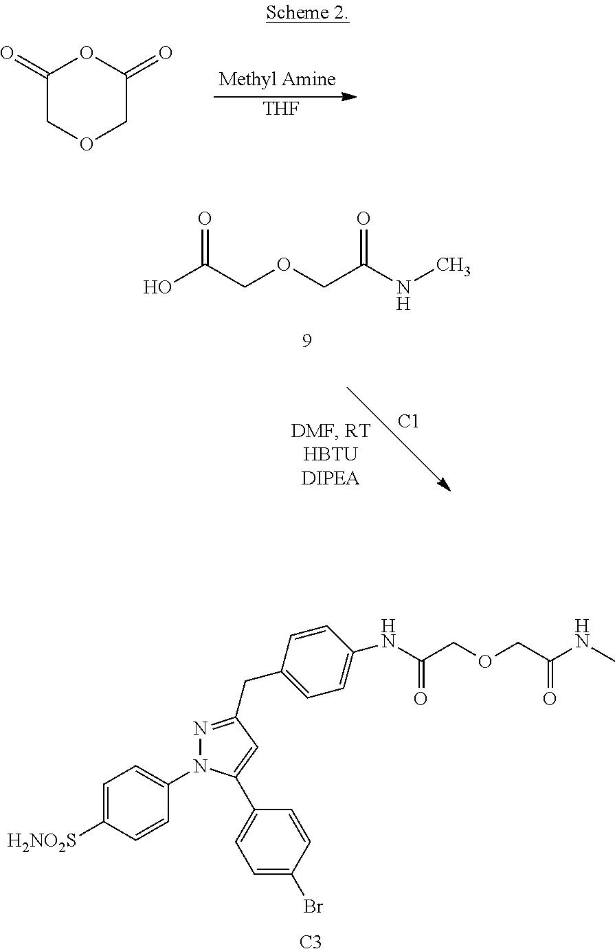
C1=C([H2NO2S])C=CC(N2N=C(CC3=CC=C(NC(COCC(NC)=O)=O)C=C3)C=C2C2=CC=C(Br)C=C2)=C1.[C3].[THF].C1(=O)COCC(=O)O1.OC(COCC(NC)=O)=O.[C1]
